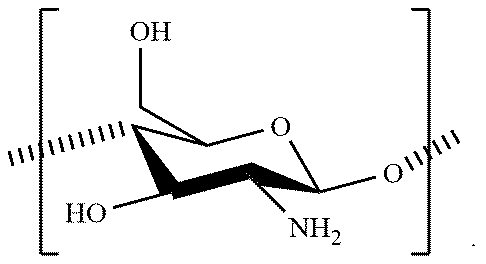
O1C(OC)C(N)C(O)C(C)C1CO
